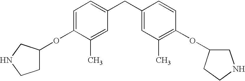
C1=C(OC2CCNC2)C(C)=CC(CC2=CC(C)=C(OC3CNCC3)C=C2)=C1
